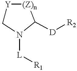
[Y]1CN([L][R1])C([D][R2])[(Z)n]1
